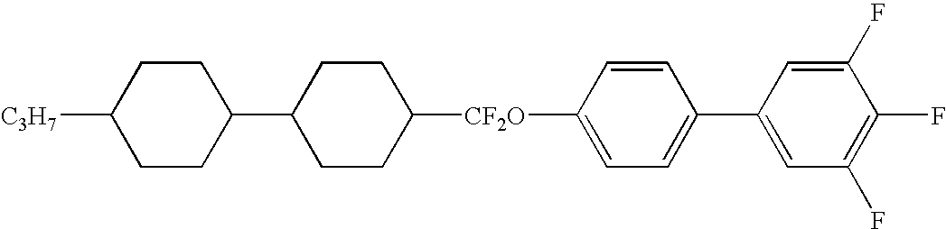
[CF2O](C1=CC=C(C2=CC(F)=C(F)C(F)=C2)C=C1)C1CCC(C2CCC([C3H7])CC2)CC1
